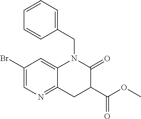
C1(Br)=CN=C2C(=C1)N(CC1=CC=CC=C1)C(=O)C(C(OC)=O)C2
